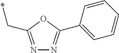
N1=C(C*)OC(C2=CC=CC=C2)=N1
